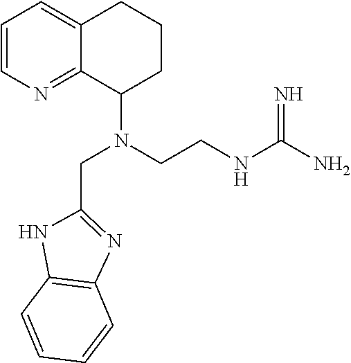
C1=CN=C2C(=C1)CCCC2N(CCNC(N)=N)CC1=NC2=C(N1)C=CC=C2
